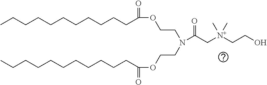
CCCCCCCCCCCC(OCCN(CCOC(CCCCCCCCCCC)=O)C(C[N+](CCO)(C)C)=O)=O
